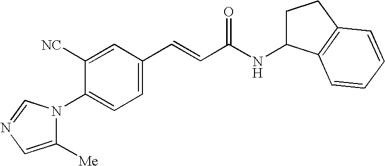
C1=C(C=CC(NC2CCC3=C2C=CC=C3)=O)C=C([NC])C(N2C([Me])=CN=C2)=C1
